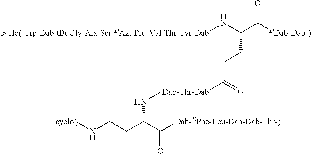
[cyclo(]NCCC(C([Dab-DPhe-Leu-Dab-Dab-Thr-)])=O)NC.C(C([DDab-Dab-)])=O)(CCC([Dab-Thr-Dab])=O)N[cyclo(-Trp-Dab-tBuGly-Ala-Ser-DAzt-Pro-Val-Thr-Tyr-Dab]
